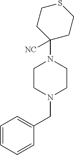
C1=CC=CC(CN2CCN(C3([NC])CCSCC3)CC2)=C1
